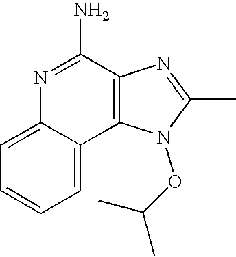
C1=C2C(=CC=C1)C1=C(C(N)=N2)N=C(C)N1OC(C)C
